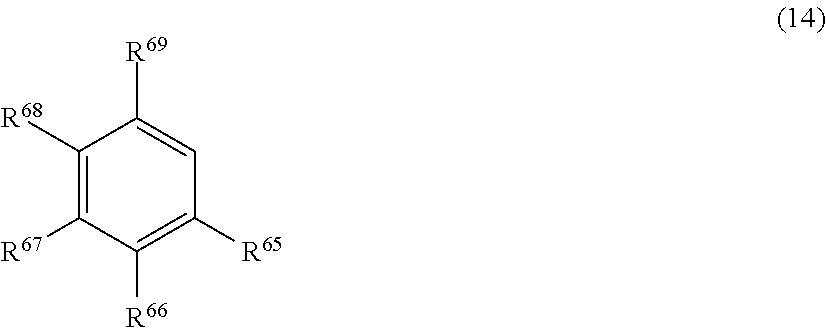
C1([R68])=C([R67])C([R66])=C([R65])C=C1[R69]
